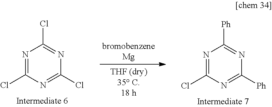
N1=C(Cl)N=C([Ph])N=C1[Ph].N1=C(Cl)N=C(Cl)N=C1Cl
